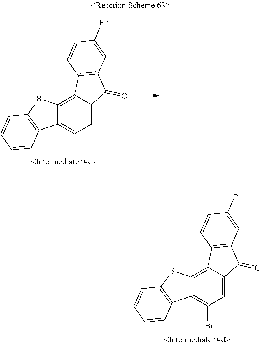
C12=C3C(=C(Br)C=C1C(=O)C1=C2C=CC(Br)=C1)C1=C(S3)C=CC=C1.C12=C3C(=CC=C1C(=O)C1=C2C=CC(Br)=C1)C1=C(S3)C=CC=C1
